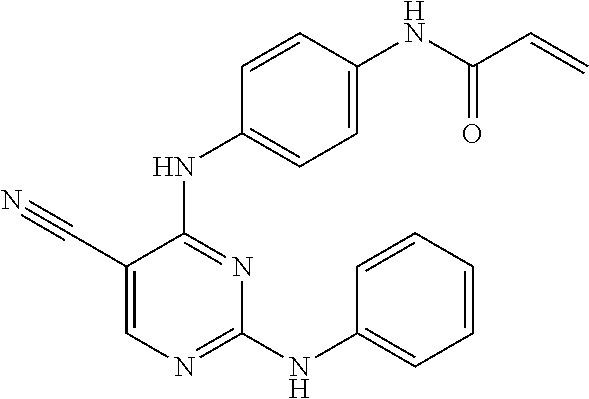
N(C1=NC=C(C#N)C(NC2=CC=C(NC(C=C)=O)C=C2)=N1)C1=CC=CC=C1
